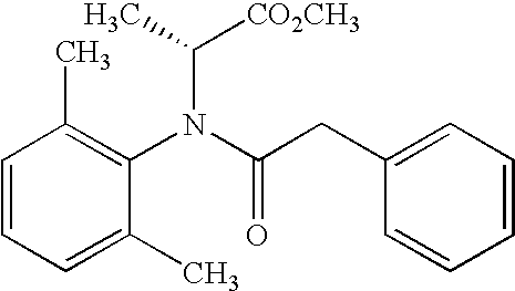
C1=CC=C(C)C(N(C(CC2=CC=CC=C2)=O)C(C)[CO2CH3])=C1C
